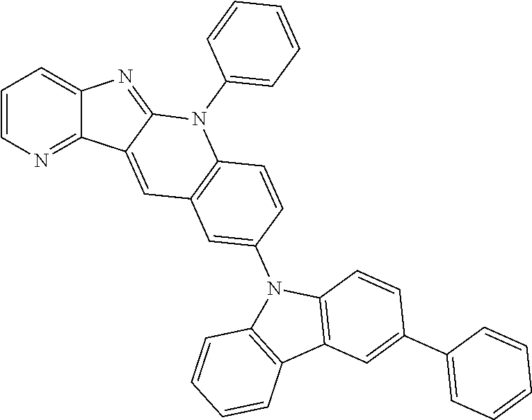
C1=CN=C2C(=C1)N=C1C2=CC2=C(N1C1=CC=CC=C1)C=CC(N1C3=C(C4=C1C=CC(C1=CC=CC=C1)=C4)C=CC=C3)=C2
